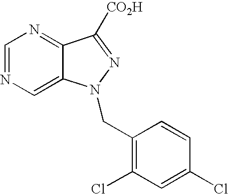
C1=C2C(=NC=N1)C([CO2H])=NN2CC1=C(Cl)C=C(Cl)C=C1
